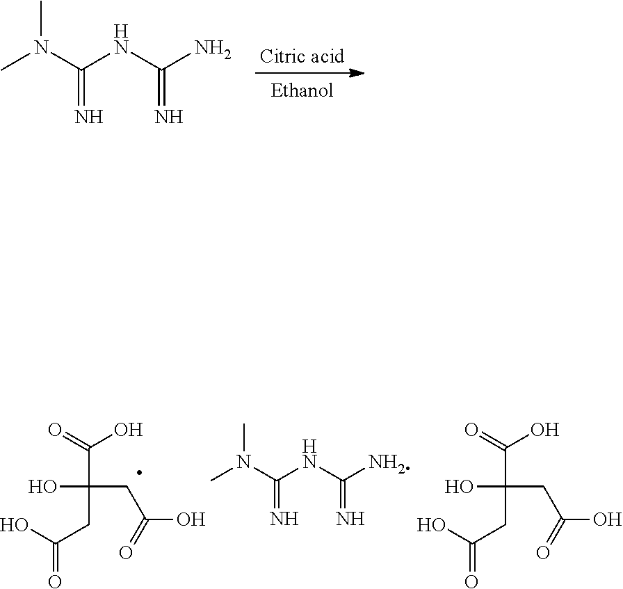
CN(C(NC(N)=N)=N)C.[Citric acid].CN(C(NC(N)=N)=N)C.OC(CC(C(=O)O)(CC(O)=O)O)=O.OC(CC(C(=O)O)(CC(O)=O)O)=O
